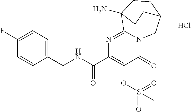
C1(CNC(C2=C(OS(=O)(=O)C)C(=O)N3C(=N2)C2(N)CCC(C3)CC2)=O)=CC=C(F)C=C1.Cl
